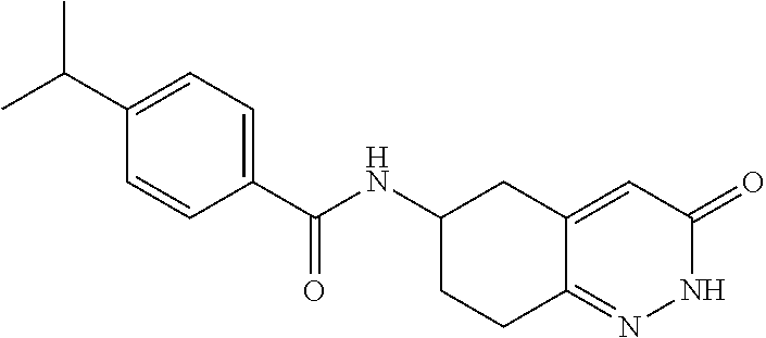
C1(C(C)C)=CC=C(C(NC2CCC3=NNC(=O)C=C3C2)=O)C=C1
